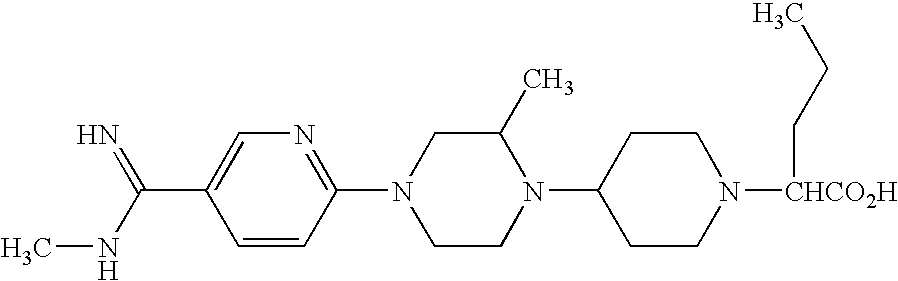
C1=CC(N2CCN(C3CCN([CHCO2H]CCC)CC3)C(C)C2)=NC=C1C(=N)NC
